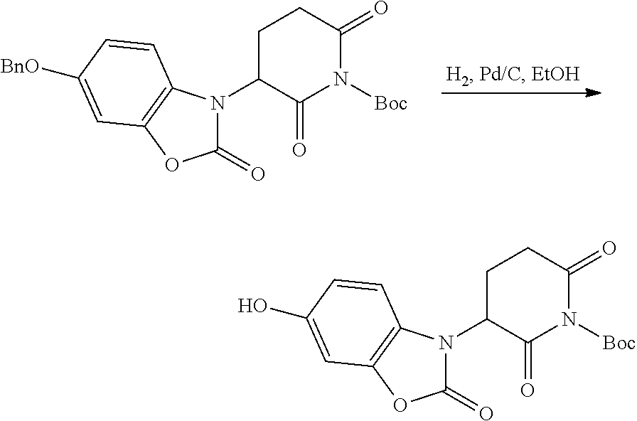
C1C(N2C(=O)OC3=C2C=CC([BnO])=C3)C(=O)N([Boc])C(=O)C1.C1C(N2C(=O)OC3=C2C=CC(O)=C3)C(=O)N([Boc])C(=O)C1
